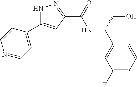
N1C(C2=CC=NC=C2)=CC(C(=O)NC(C2=CC(F)=CC=C2)CO)=N1
